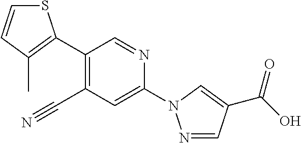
C1(C2=C(C)C=CS2)=C(C#N)C=C(N2N=CC(C(=O)O)=C2)N=C1
